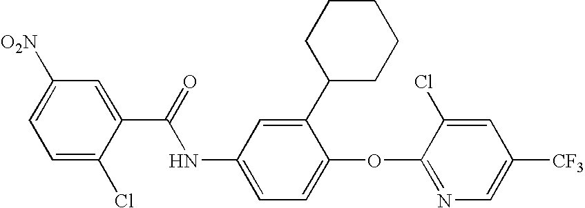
C1=C(Cl)C(C(=O)NC2=CC=C(OC3=NC=C([CF3])C=C3Cl)C(C3CCCCC3)=C2)=CC([O2N])=C1
